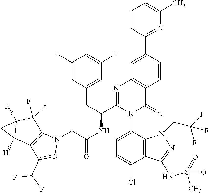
C1=CC(C2=CC3=C(C=C2)C(=O)N(C2=CC=C(Cl)C4=C2N(CC(F)(F)F)N=C4NS(=O)(=O)C)C(C(CC2=CC(F)=CC(F)=C2)NC(=O)CN2C4=C(C(C(F)F)=N2)C2([H])C([H])(C4(F)F)C2)=N3)=NC(C)=C1
